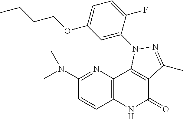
N(C1=NC2=C(C=C1)NC(=O)C1=C2N(C2=CC(OCCCC)=CC=C2F)N=C1C)(C)C
